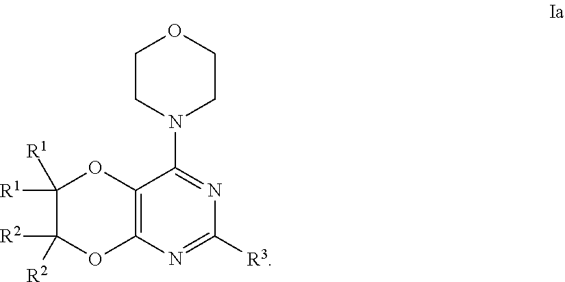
C12=C(N=C([R3])N=C1N1CCOCC1)OC([R2])([R2])C([R1])([R1])O2
